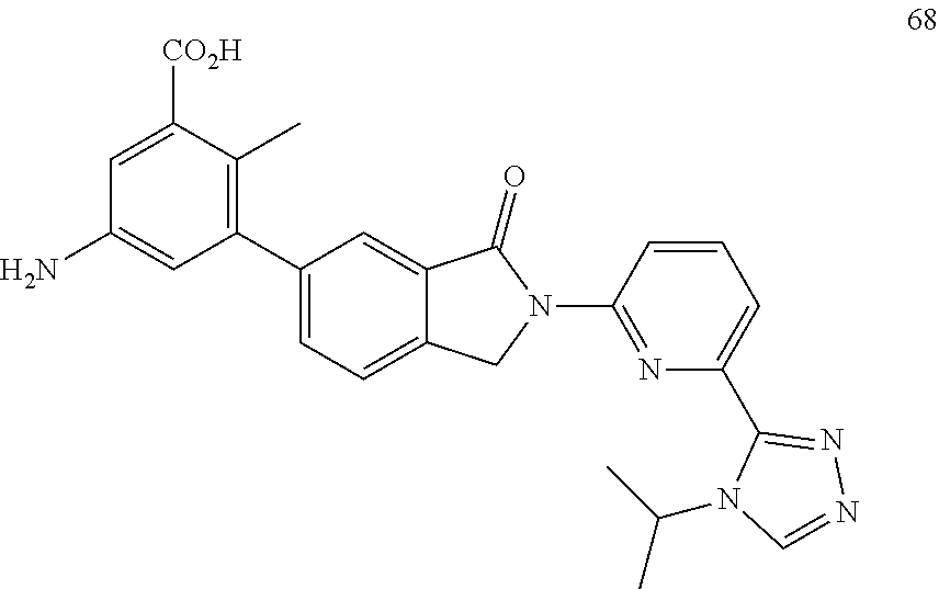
C1=C([CO2H])C(C)=C(C2=CC=C3C(=C2)C(=O)N(C2=NC(C4=NN=CN4C(C)C)=CC=C2)C3)C=C1N
